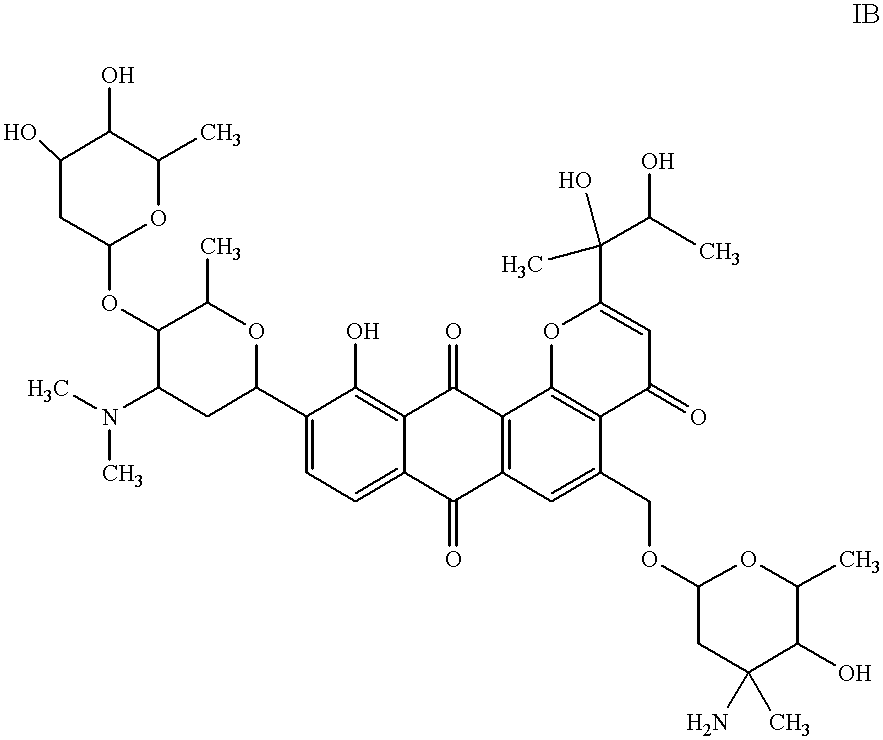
C1(O)CC(OC2C(C)OC(C3=CC=C4C(=C3O)C(=O)C3=C(C4=O)C=C(COC4CC(N)(C)C(O)C(C)O4)C4=C3OC(C(C)(C(C)O)O)=CC4=O)CC2N(C)C)OC(C)C1O
